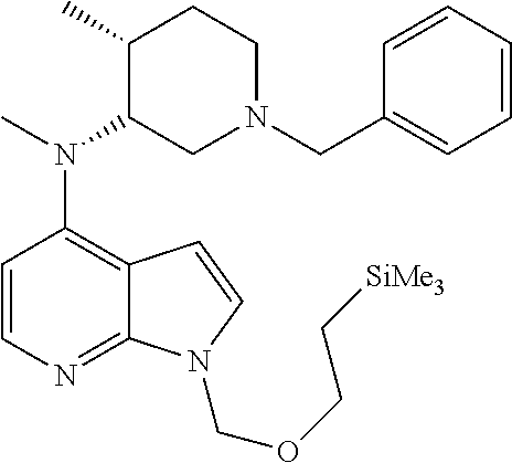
C1=CN=C2C(=C1N(C)C1CN(CC3=CC=CC=C3)CCC1C)C=CN2COCC[SiMe3]
